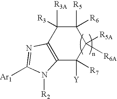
C12=C(C([R3A])([R3])C([R5])([R6])C([R5A])([R6A])C1([Y])[R7])N=C([Ar1])N2[R2]
